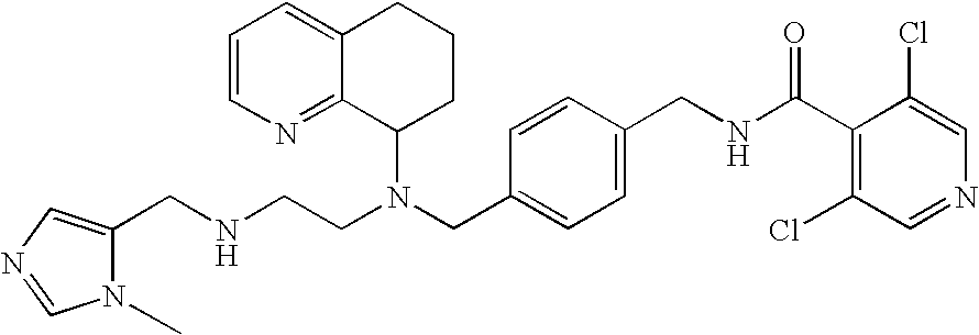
N(CC1=CC=C(CNC(C2=C(Cl)C=NC=C2Cl)=O)C=C1)(C1CCCC2=CC=CN=C12)CCNCC1=CN=CN1C
